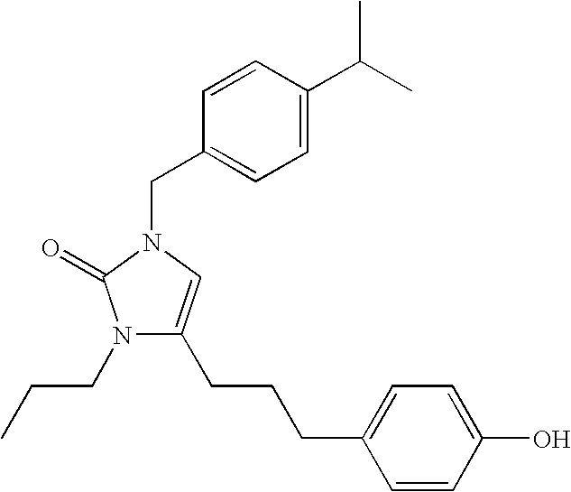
N1(CCC)C(CCCC2=CC=C(O)C=C2)=CN(CC2=CC=C(C(C)C)C=C2)C1=O
